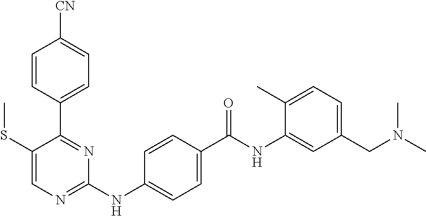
C1=CC(C2=NC(NC3=CC=C(C(NC4=CC(CN(C)C)=CC=C4C)=O)C=C3)=NC=C2SC)=CC=C1[CN]
